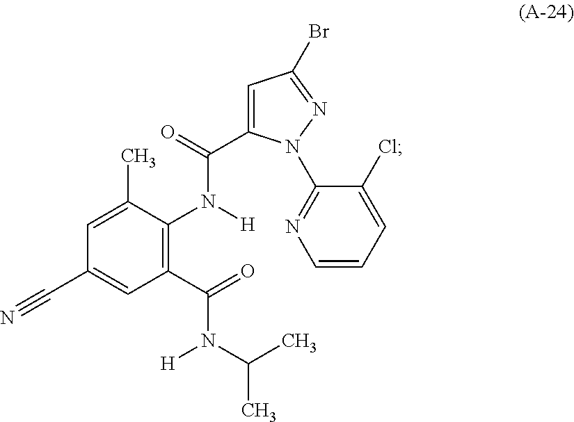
C1=C(C)C(N([H])C(=O)C2=CC(Br)=NN2C2=NC=CC=C2Cl)=C(C(=O)N(C(C)C)[H])C=C1C#N
